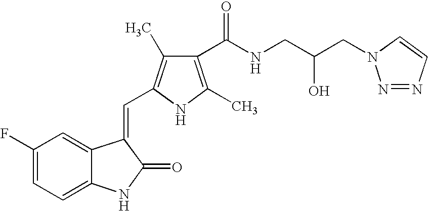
C1(F)=CC=C2C(=C1)C(=CC1=C(C)C(C(NCC(CN3N=NC=C3)O)=O)=C(C)N1)C(=O)N2
